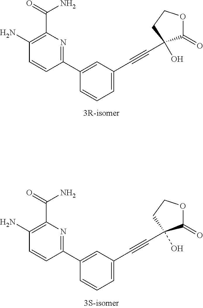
C1(C2=CC(C#CC3(O)C(=O)OCC3)=CC=C2)=NC(C(=O)N)=C(N)C=C1.C1(C2=CC(C#CC3(O)C(=O)OCC3)=CC=C2)=NC(C(=O)N)=C(N)C=C1
